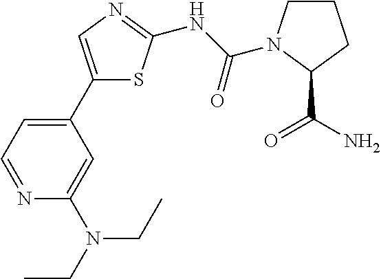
C1(C2=CC=NC(N(CC)CC)=C2)=CN=C(NC(=O)N2CCCC2C(=O)N)S1
